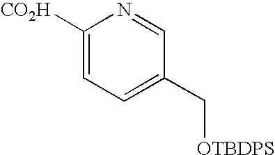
C1([CO2H])=CC=C(C[OTBDPS])C=N1
